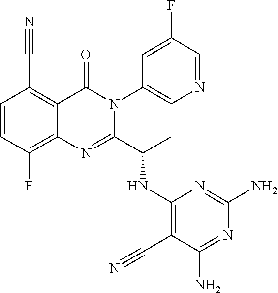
C1=CC(F)=C2C(=C1C#N)C(=O)N(C1=CN=CC(F)=C1)C(C(C)NC1=C(C#N)C(N)=NC(N)=N1)=N2
